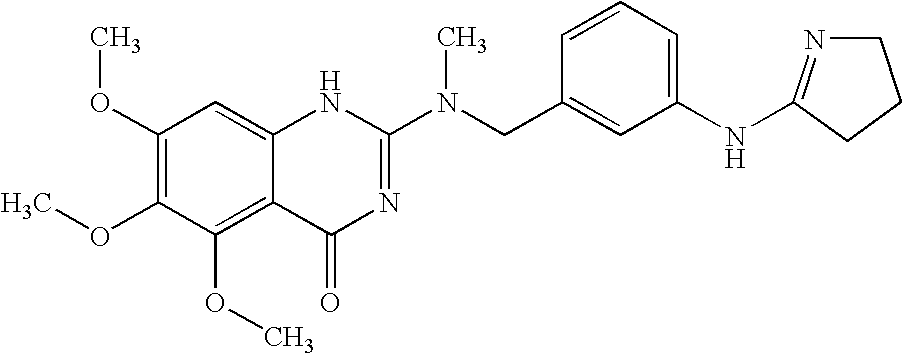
C1(OC)=C(OC)C(OC)=C2C(=C1)NC(N(CC1=CC(NC3=NCCC3)=CC=C1)C)=NC2=O
